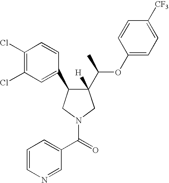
C1(C(OC2=CC=C([CF3])C=C2)C)([H])C(C2=CC(Cl)=C(Cl)C=C2)CN(C(=O)C2=CC=CN=C2)C1
